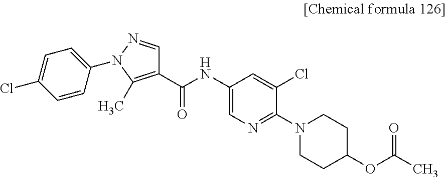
C1=CC(N2N=CC(C(NC3=CN=C(N4CCC(OC(C)=O)CC4)C(Cl)=C3)=O)=C2C)=CC=C1Cl
